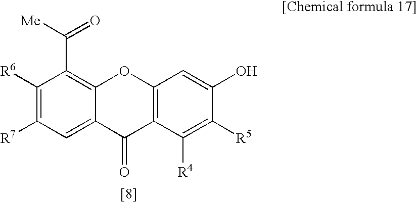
C1([R7])=C([R6])C(C([Me])=O)=C2C(=C1)C(=O)C1=C(O2)C=C(O)C([R5])=C1[R4]
